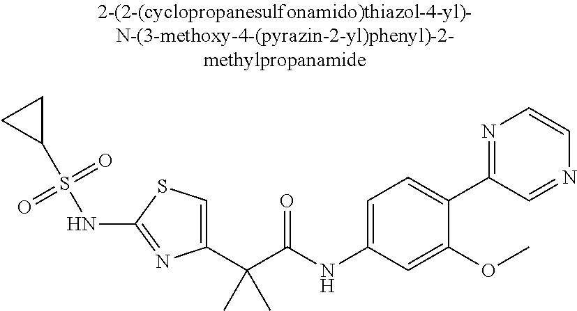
C1(C(C(NC2=CC=C(C3=NC=CN=C3)C(OC)=C2)=O)(C)C)=CSC(NS(C2CC2)(=O)=O)=N1
